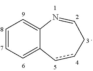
C1=C2C(=CC=C1)N=CCcc2
